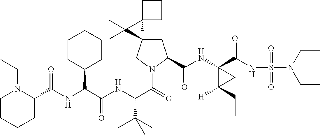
C1C2(CN(C(=O)C(NC(C(NC(=O)C3N(CC)CCCC3)C3CCCCC3)=O)C(C)(C)C)C1C(NC1(C(NS(N(CC)CC)(=O)=O)=O)C([H])(CC)C1)=O)C1(C2(C)C)CCC1
